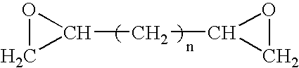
C1(CC2CO2)OC1
